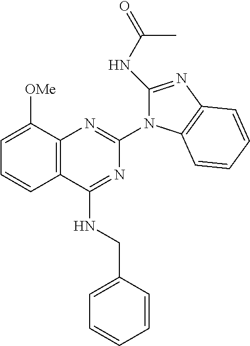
C12=C(C([OMe])=CC=C1)N=C(N1C3=C(N=C1NC(C)=O)C=CC=C3)N=C2NCC1=CC=CC=C1
